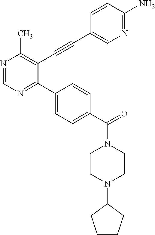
N1=CN=C(C2=CC=C(C(=O)N3CCN(C4CCCC4)CC3)C=C2)C(C#CC2=CN=C(N)C=C2)=C1C
